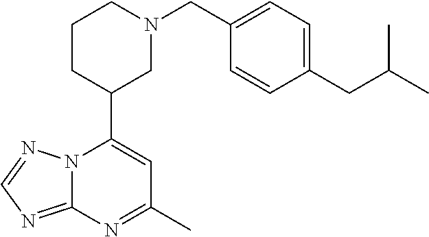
N12C(=NC=N1)N=C(C)C=C2C1CN(CC2=CC=C(CC(C)C)C=C2)CCC1
